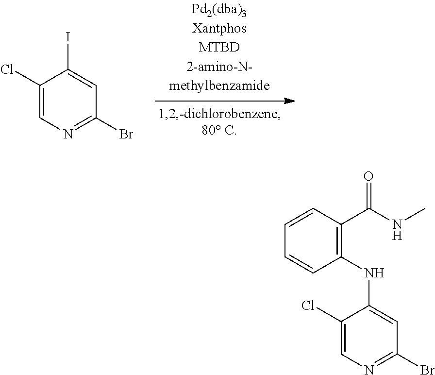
C1(Cl)=CN=C(Br)C=C1I.C1(Cl)=CN=C(Br)C=C1NC1=C(C(NC)=O)C=CC=C1
